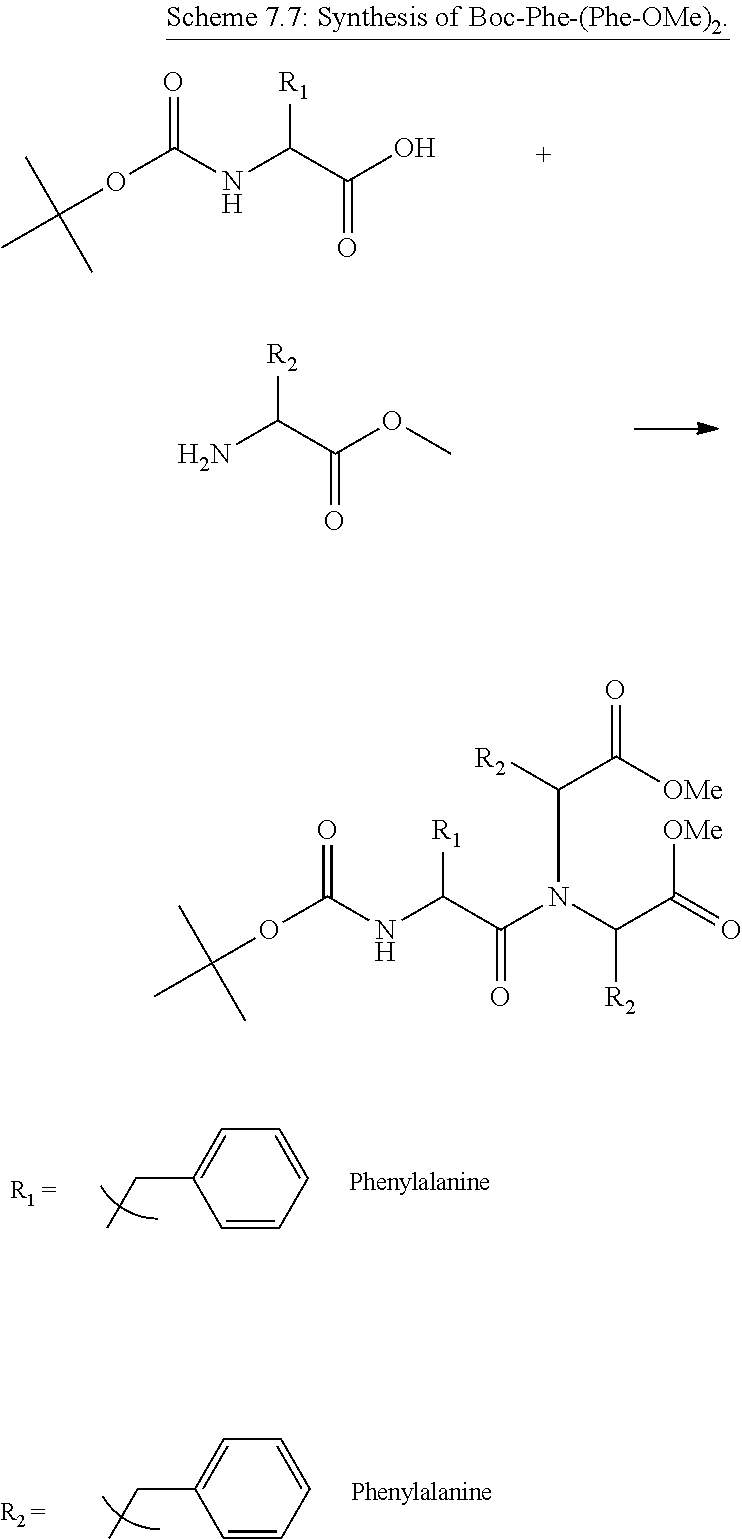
O(C(NC(C(O)=O)[R1])=O)C(C)(C)C.NC(C(OC)=O)[R2].C1=CC=CC=C1CC.C1=CC=CC=C1CC.O(C(NC(C(N(C([R2])C(=O)[OMe])C([R2])C([OMe])=O)=O)[R1])=O)C(C)(C)C
